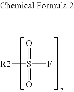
O=S(=O)([R2])F
